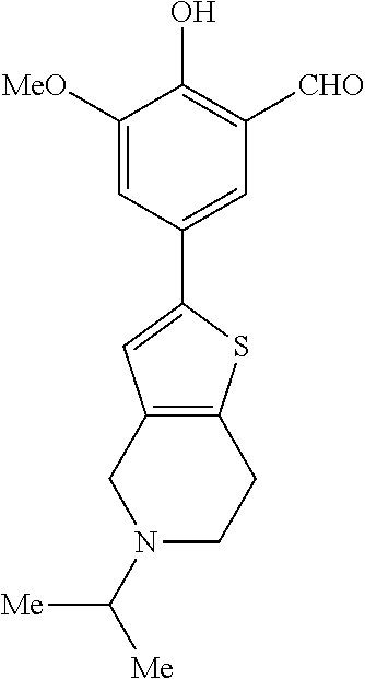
C1=C([MeO])C(O)=C([CHO])C=C1C1=CC2=C(S1)CCN(C([Me])[Me])C2
